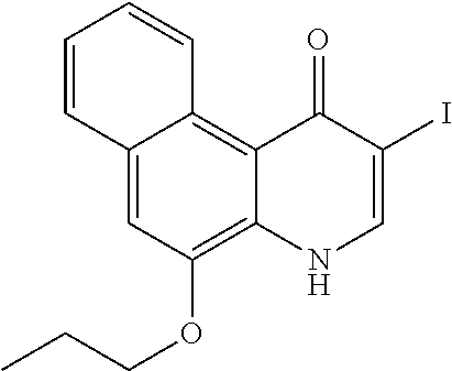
C1=CC2=CC(OCCC)=C3C(=C2C=C1)C(=O)C(I)=CN3
